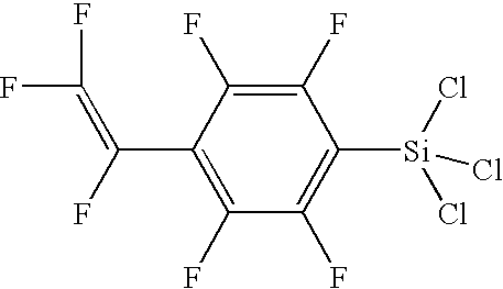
C1(F)=C(C(F)=C(F)F)C(F)=C(F)C([Si](Cl)(Cl)Cl)=C1F
